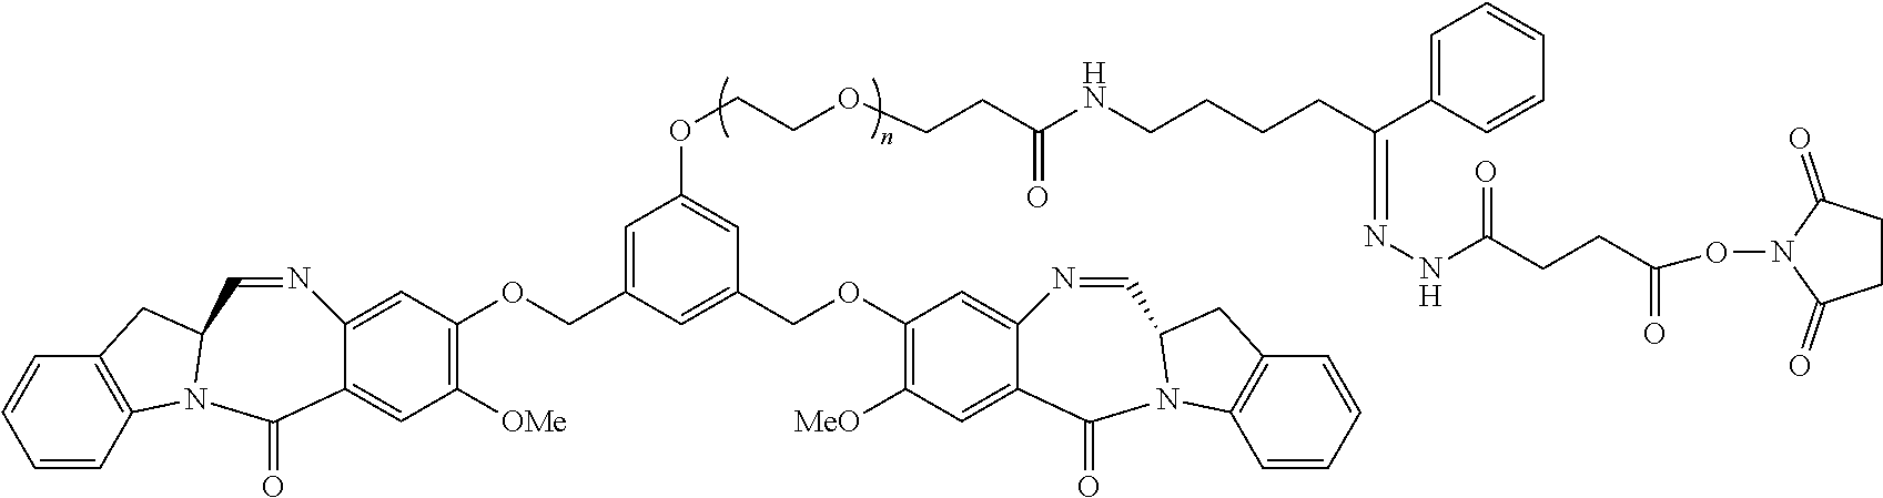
C1=C2C(=CC([OMe])=C1OCC1=CC(OCCOCCC(NCCCCC(C3=CC=CC=C3)=NNC(CCC(ON3C(=O)CCC3=O)=O)=O)=O)=CC(COC3=C([MeO])C=C4C(=C3)N=CC3N(C4=O)C4=C(C=CC=C4)C3)=C1)C(=O)N1C3=C(C=CC=C3)CC1C=N2
